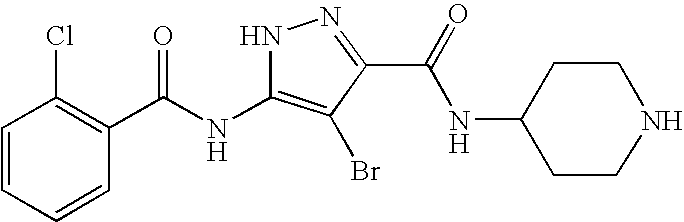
C1=CC=CC(C(NC2=C(Br)C(C(=O)NC3CCNCC3)=NN2)=O)=C1Cl
